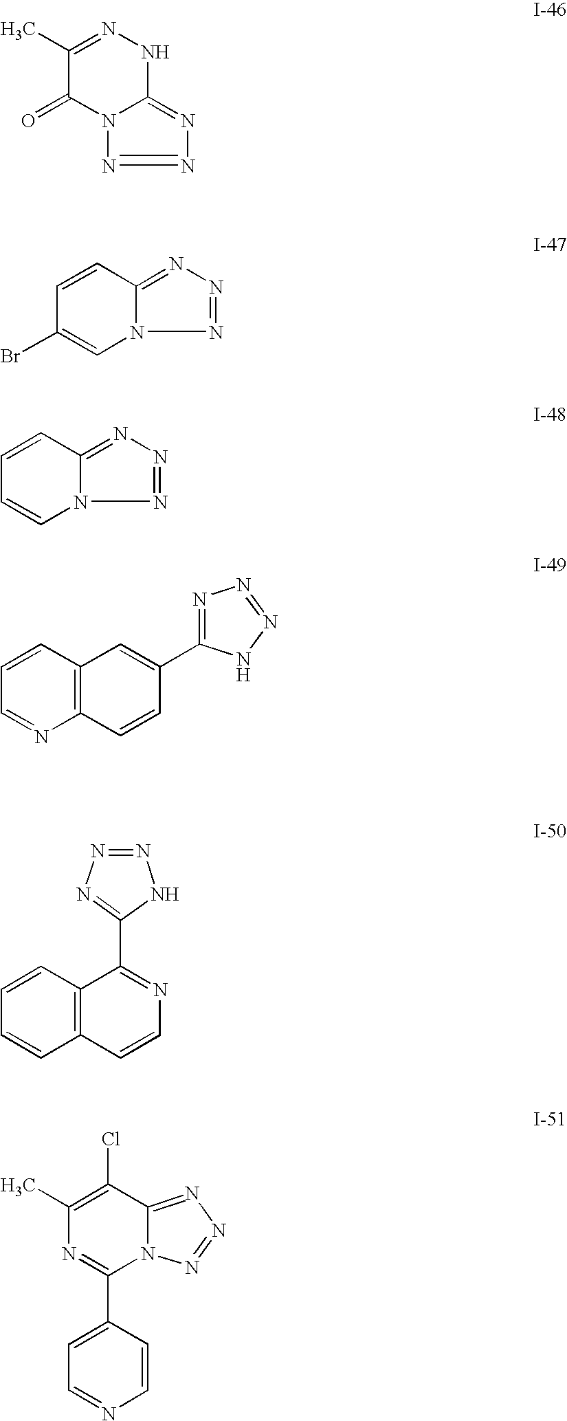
C1(C)=NNC2=NN=NN2C1=O.C1=CC2=NN=NN2C=C1Br.C1=CC2=NN=NN2C=C1.C12=C(C=CC=N1)C=C(C1=NN=NN1)C=C2.C12=C(C=CC=C1)C(C1=NN=NN1)=NC=C2.C1(C)=C(Cl)C2=NN=NN2C(C2=CC=NC=C2)=N1
